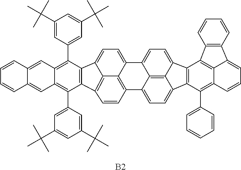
C1(C(C)(C)C)=CC(C2=C3C(=C(C4=CC(C(C)(C)C)=CC(C(C)(C)C)=C4)C4=C2C2=CC=C5C6=C(C=CC4=C62)C2=CC=C4C6=C2C5=CC=C6C2=C4C(C4=CC=CC=C4)=C4C5=C2C2=C(C=CC=C2)C5=CC=C4)C=C2C(=C3)C=CC=C2)=CC(C(C)(C)C)=C1.[B2]
